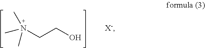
N(CCO)(C)(C)C.[X-]
